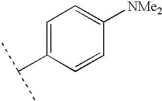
C1=C(C(C)C)C=CC([NMe2])=C1
